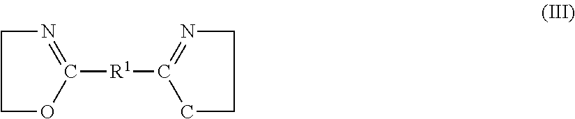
C1OC([R1]C2=NCCC2)=NC1
